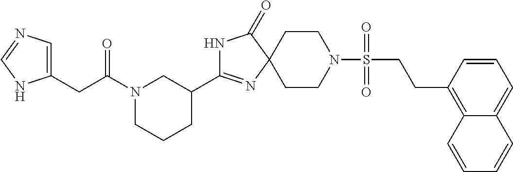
C1CN(S(=O)(=O)CCC2=C3C(=CC=C2)C=CC=C3)CCC12N=C(C1CN(C(CC3=CN=CN3)=O)CCC1)NC2=O
